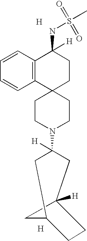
C12(CCN(C3([H])CC4([H])CCC(C3)C4)CC1)CCC(NS(C)(=O)=O)([H])C1=C2C=CC=C1.[H].[H]
